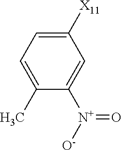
C1([X11])=CC=C(C)C([N+](=O)[O-])=C1
